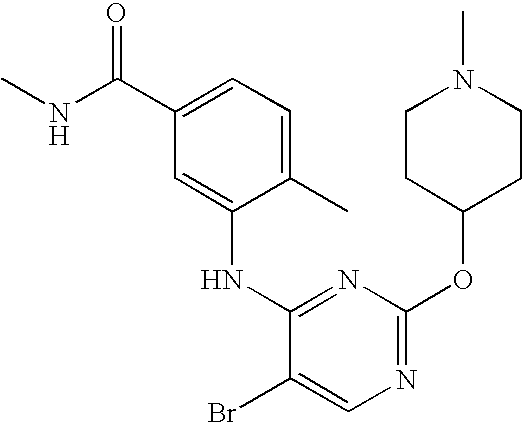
C1(C)=CC=C(C(=O)NC)C=C1NC1=NC(OC2CCN(C)CC2)=NC=C1Br
